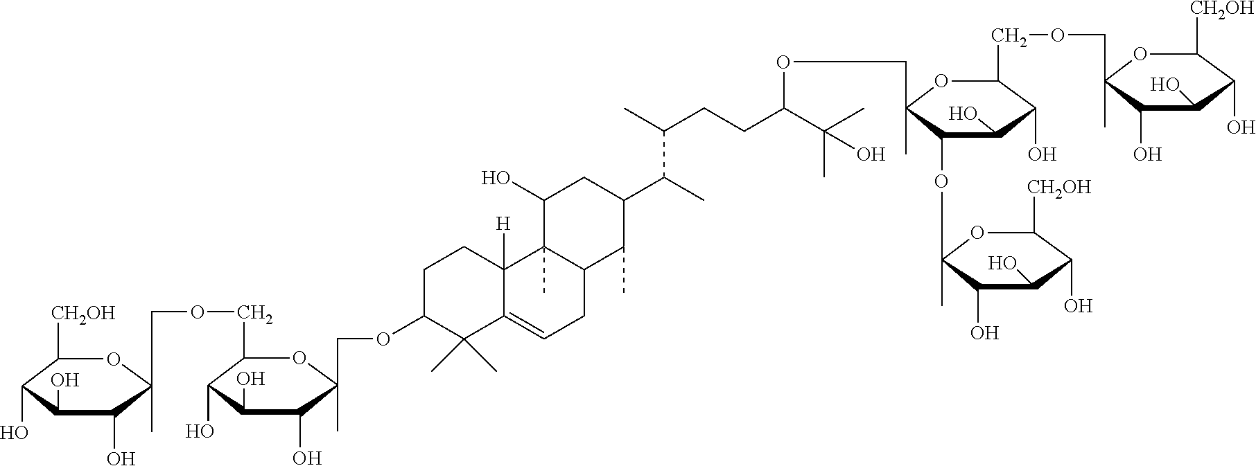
C1([CH2OH])C(O)C(O)C(O)C(COCC2C(O)C(O)C(O)C(COC3C(C)(C)C4=CCC5C(C)(C4([H])CC3)C(O)CC(C(C)C(C)CCC(C(C)(C)O)OCC3(C)OC(COCC4(C)OC([CH2OH])C(O)C(O)C4O)C(O)C(O)C3OC3(C)OC([CH2OH])C(O)C(O)C3O)C5C)(C)O2)(C)O1
